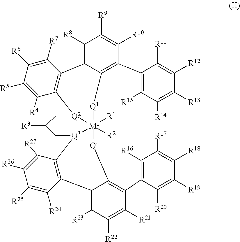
C1([R8])=C2C(=C(C3=C([R15])C([R14])=C([R13])C([R12])=C3[R11])C([R10])=C1[R9])[Q1][M1]13([R1])([R2])[Q4]C4=C(C5=C([R16])C([R17])=C([R18])C([R19])=C5[R20])C([R21])=C([R22])C([R23])=C4C4=C(C([R27])=C([R26])C([R25])=C4[R24])[Q3]1CC([R3])C[Q2]3C1=C2C([R7])=C([R6])C([R5])=C1[R4]
